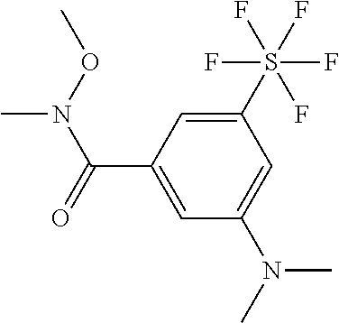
C1(S(F)(F)(F)(F)F)=CC(C(=O)N(OC)C)=CC(N(C)C)=C1
